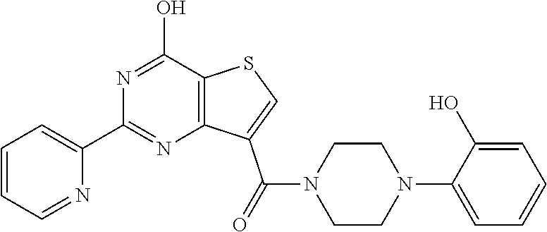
C1=CC=NC(C2=NC3=C(C(O)=N2)SC=C3C(N2CCN(C3=CC=CC=C3O)CC2)=O)=C1
